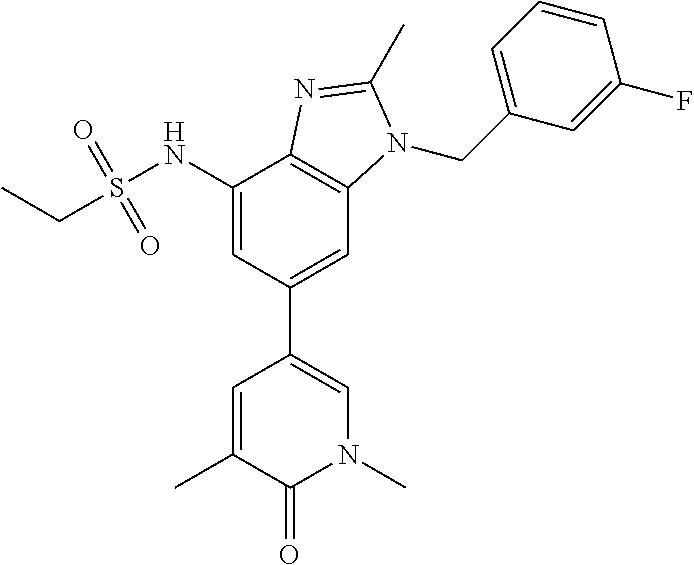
C1(NS(CC)(=O)=O)=CC(C2=CN(C)C(=O)C(C)=C2)=CC2=C1N=C(C)N2CC1=CC=CC(F)=C1
